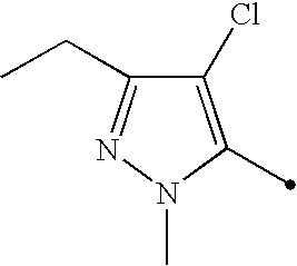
C1(Cl)=C(C)N(C)N=C1CC
